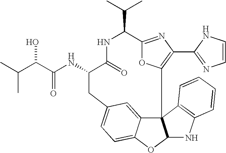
N(C1CC2=CC=C3C(=C2)C2(C4=C(C5=NC=CN5)N=C(C(C(C)C)NC1=O)O4)C(O3)NC1=C2C=CC=C1)C(C(C(C)C)O)=O
